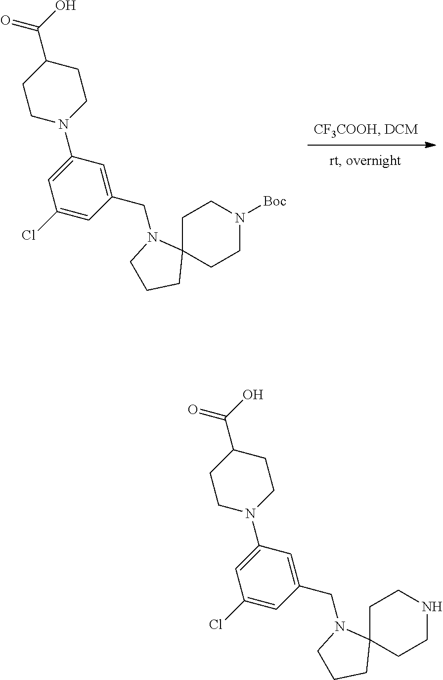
C1=C(Cl)C=C(N2CCC(C(O)=O)CC2)C=C1CN1C2(CCN([Boc])CC2)CCC1.C1=C(Cl)C=C(N2CCC(C(O)=O)CC2)C=C1CN1C2(CCNCC2)CCC1
